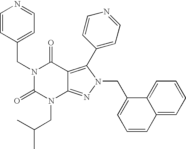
N1(CC2=CC=NC=C2)C(=O)N(CC(C)C)C2=NN(CC3=CC=CC4=CC=CC=C34)C(C3=CC=NC=C3)=C2C1=O
